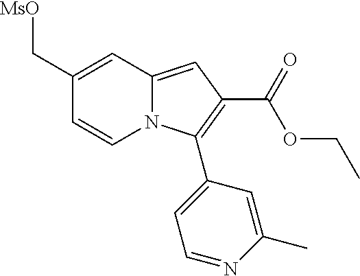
C1(C[MsO])=CC2=CC(C(=O)OCC)=C(C3=CC=NC(C)=C3)N2C=C1
